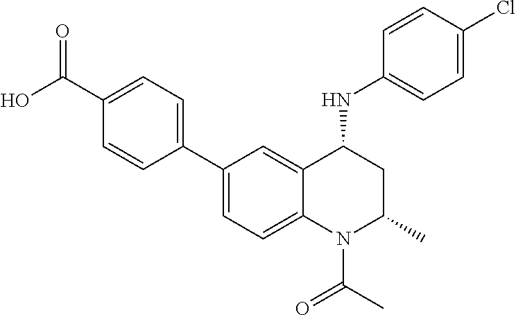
C1(C2=CC=C3C(=C2)C(NC2=CC=C(Cl)C=C2)CC(C)N3C(C)=O)=CC=C(C(O)=O)C=C1
